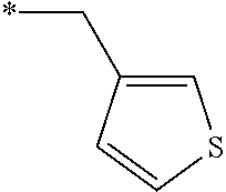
*CC1=CSC=C1
